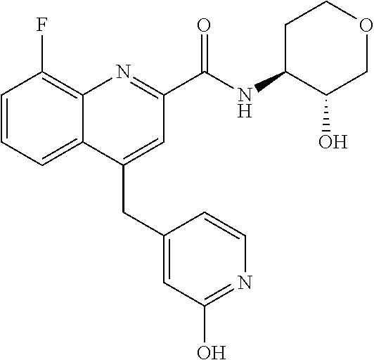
C(C1=CC(C(NC2C(O)COCC2)=O)=NC2=C(F)C=CC=C12)C1=CC(O)=NC=C1
